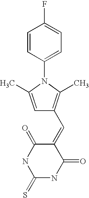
S=C1NC(=O)C(=CC2=C(C)N(C3=CC=C(F)C=C3)C(C)=C2)C(=O)N1
